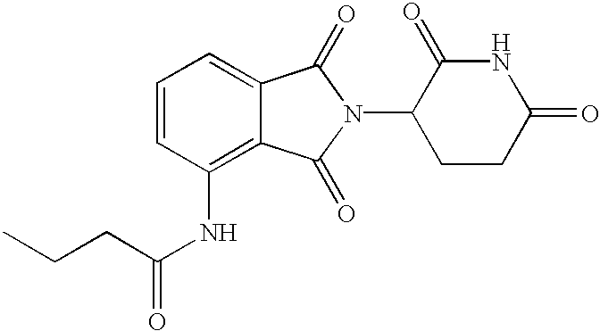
N1C(=O)CCC(N2C(=O)C3=CC=CC(NC(CCC)=O)=C3C2=O)C1=O
